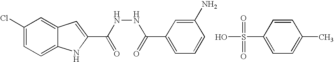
C1(Cl)=CC=C2C(=C1)C=C(C(NNC(C1=CC=CC(N)=C1)=O)=O)N2.C1(S(O)(=O)=O)=CC=C(C)C=C1
